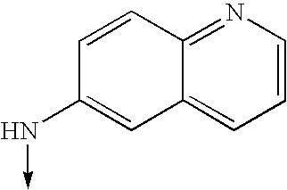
C12=NC=CC=C1C=C(N->C)C=C2
